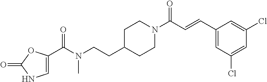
C1(C=CC(N2CCC(CCN(C(=O)C3=CNC(=O)O3)C)CC2)=O)=CC(Cl)=CC(Cl)=C1
